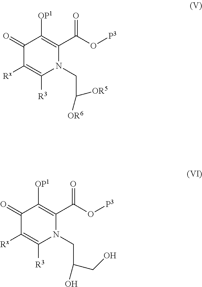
C1(=O)C([Rx])=C([R3])N(CC([OR5])[OR6])C(C(O[P3])=O)=C1[OP1].C1(=O)C([Rx])=C([R3])N(CC(O)CO)C(C(O[P3])=O)=C1[OP1]
